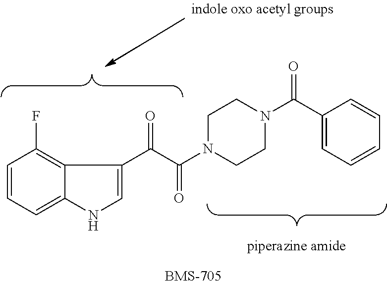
C1=CC=C2C(=C1F)C(C(C(=O)N1CCN(C(=O)C3=CC=CC=C3)CC1)=O)=CN2
